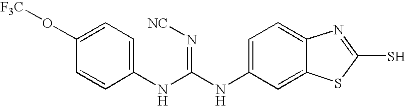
C1(NC(NC2=CC=C3C(=C2)SC(S)=N3)=N[NC])=CC=C(O[F3C])C=C1
